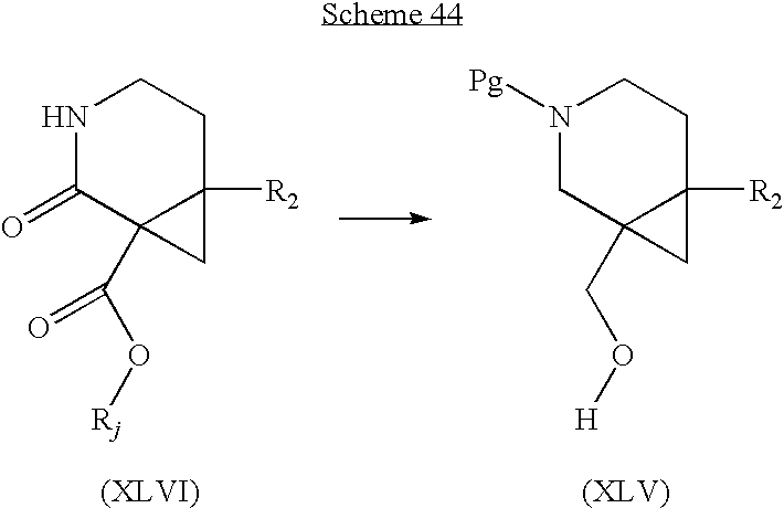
N1C(=O)C2(C(O[Rj])=O)C([R2])(CC1)C2.N1([Pg])CC2(CO[H])C([R2])(CC1)C2
